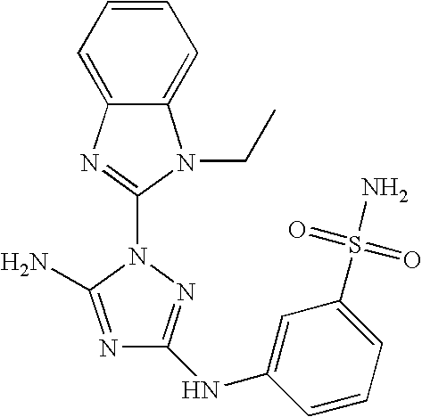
C1(NC2=CC(S(=O)(=O)N)=CC=C2)=NN(C2=NC3=CC=CC=C3N2CC)C(N)=N1
